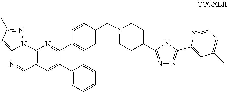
N1=C(C2CCN(CC3=CC=C(C4=NC5=C(C=C4C4=CC=CC=C4)C=NC4=CC(C)=NN54)C=C3)CC2)NC(C2=CC(C)=CC=N2)=N1
